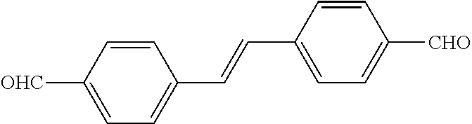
C1([OHC])=CC=C(C=CC2=CC=C([CHO])C=C2)C=C1
